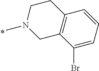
N1(C)CC2=C(CC1)C=CC=C2Br
